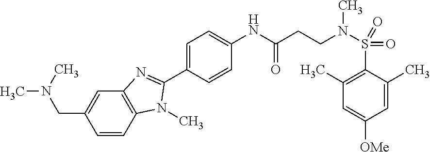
C1=C(C2=NC3=C(C=CC(CN(C)C)=C3)N2C)C=CC(NC(CCN(S(=O)(C2=C(C)C=C([OMe])C=C2C)=O)C)=O)=C1
